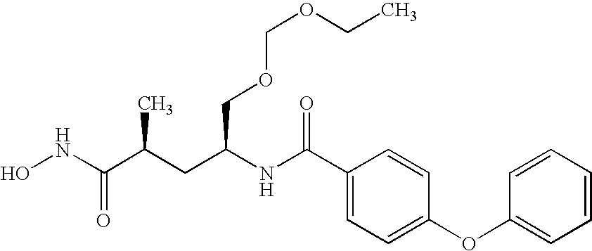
ONC(C(CC(NC(C1=CC=C(OC2=CC=CC=C2)C=C1)=O)COCOCC)C)=O
